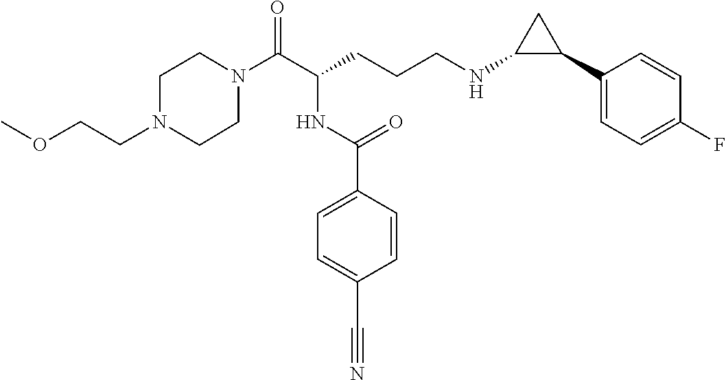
C1N(C(C(CCCNC2C(C3=CC=C(F)C=C3)C2)NC(C2=CC=C(C#N)C=C2)=O)=O)CCN(CCOC)C1
